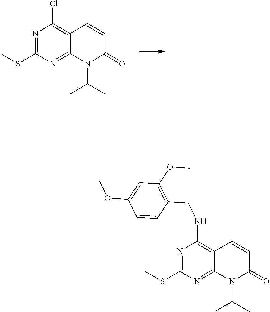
N1=C(SC)N=C2C(=C1Cl)C=CC(=O)N2C(C)C.N1=C(SC)N=C2C(=C1NCC1=C(OC)C=C(OC)C=C1)C=CC(=O)N2C(C)C
